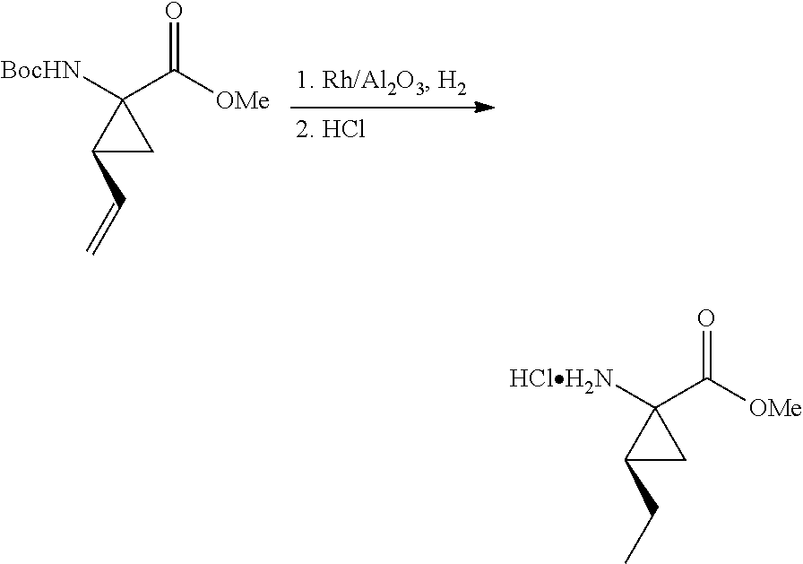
[BocHN]C1(C([OMe])=O)C(C=C)C1.[HClH2N]C1(C([OMe])=O)C(CC)C1
